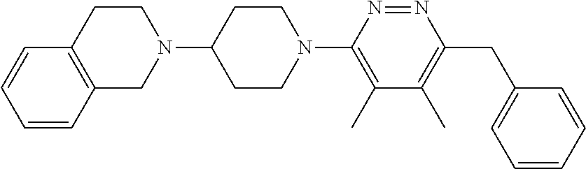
C1=CC=CC(CC2=C(C)C(C)=C(N3CCC(N4CCC5=C(C4)C=CC=C5)CC3)N=N2)=C1
